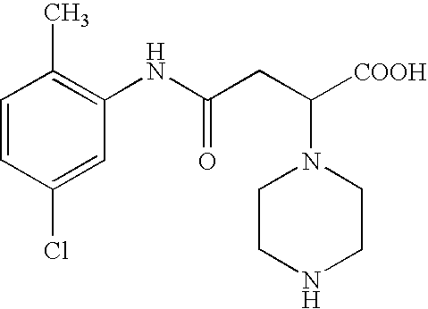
C1=CC(Cl)=CC(NC(CC([COOH])N2CCNCC2)=O)=C1C
